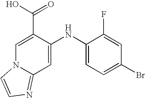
C1=C(C(O)=O)C(NC2=CC=C(Br)C=C2F)=CC2=NC=CN12
